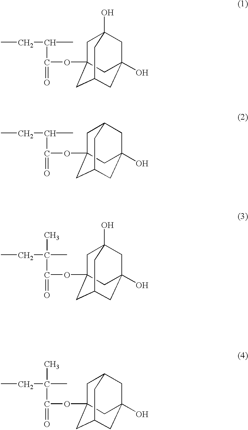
CCC(C(OC12CC3(O)CC(O)(CC(C1)C3)C2)=O)C.CCC(C(OC12CC3CC(O)(CC(C1)C3)C2)=O)C.CCC(C(OC12CC3(O)CC(O)(CC(C1)C3)C2)=O)(C)C.CCC(C(OC12CC3CC(O)(CC(C1)C3)C2)=O)(C)C
